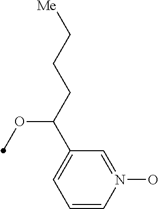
C1=CN(O)=CC(C(CCC[Me])OC)=C1
